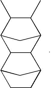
C12C(C)C(C)C(C1)C1C2C2CCC1C2
